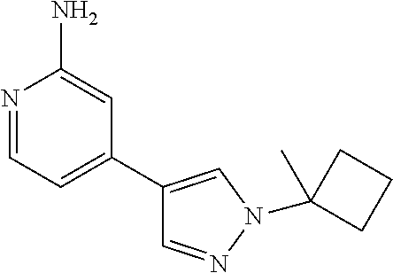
C1(C2=CN(C3(C)CCC3)N=C2)=CC=NC(N)=C1
